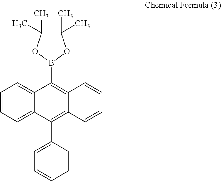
C1=CC=C2C(=C1)C(B1OC(C)(C)C(C)(C)O1)=C1C(=C2C2=CC=CC=C2)C=CC=C1
